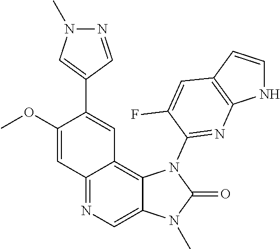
C12=NC=C3C(=C1C=C(C1=CN(C)N=C1)C(OC)=C2)N(C1=NC2=C(C=CN2)C=C1F)C(=O)N3C
